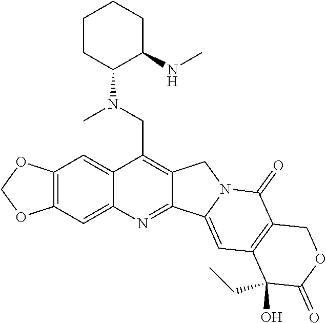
O1COC2=C1C=C1C(CN(C3C(NC)CCCC3)C)=C3C(=NC1=C2)C1=CC2=C(C(=O)N1C3)COC(=O)C2(CC)O
